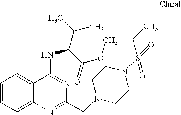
C1=CC=C2C(=C1)C(NC(C(C)C)C(=O)OC)=NC(CN1CCN(S(=O)(CC)=O)CC1)=N2
